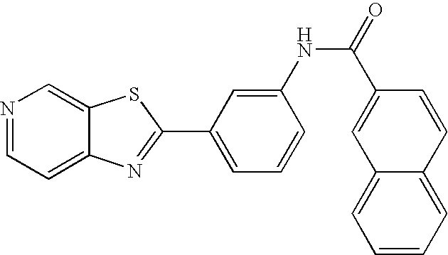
N1=CC=C2C(=C1)SC(C1=CC=CC(NC(C3=CC4=CC=CC=C4C=C3)=O)=C1)=N2
